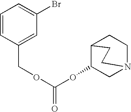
C(OC1C2CCN(C1)CC2)(OCC1=CC(Br)=CC=C1)=O
